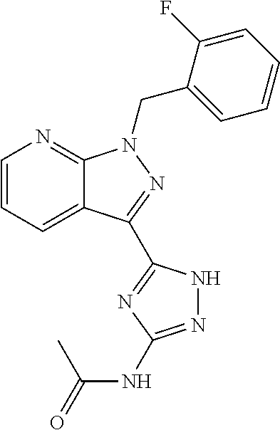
C12=CC=CN=C1N(CC1=CC=CC=C1F)N=C2C1=NC(NC(=O)C)=NN1
